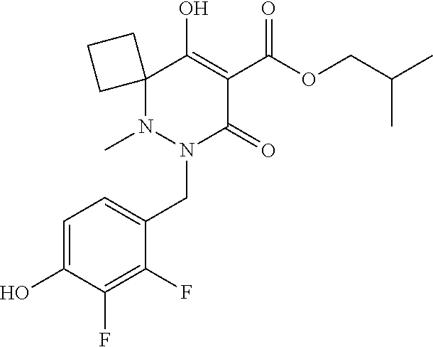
C12(N(C)N(CC3=CC=C(O)C(F)=C3F)C(=O)C(C(OCC(C)C)=O)=C1O)CCC2
